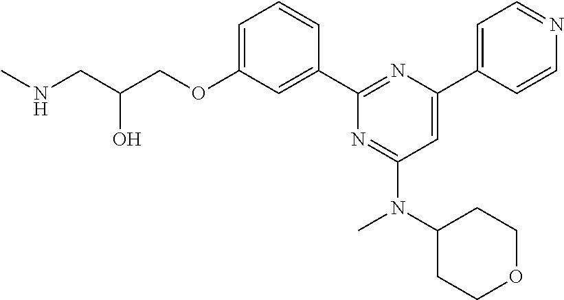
N(CC(COC1=CC=CC(C2=NC(C3=CC=NC=C3)=CC(N(C3CCOCC3)C)=N2)=C1)O)C
